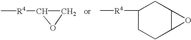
C[R4]C1CO1.C1([R4]C)CCC2C(C1)O2
